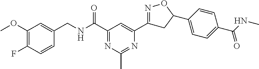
C1(OC)=C(F)C=CC(CNC(C2=NC(C)=NC(C3=NOC(C4=CC=C(C(=O)NC)C=C4)C3)=C2)=O)=C1
